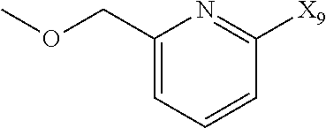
COCC1=CC=CC([X9])=N1
